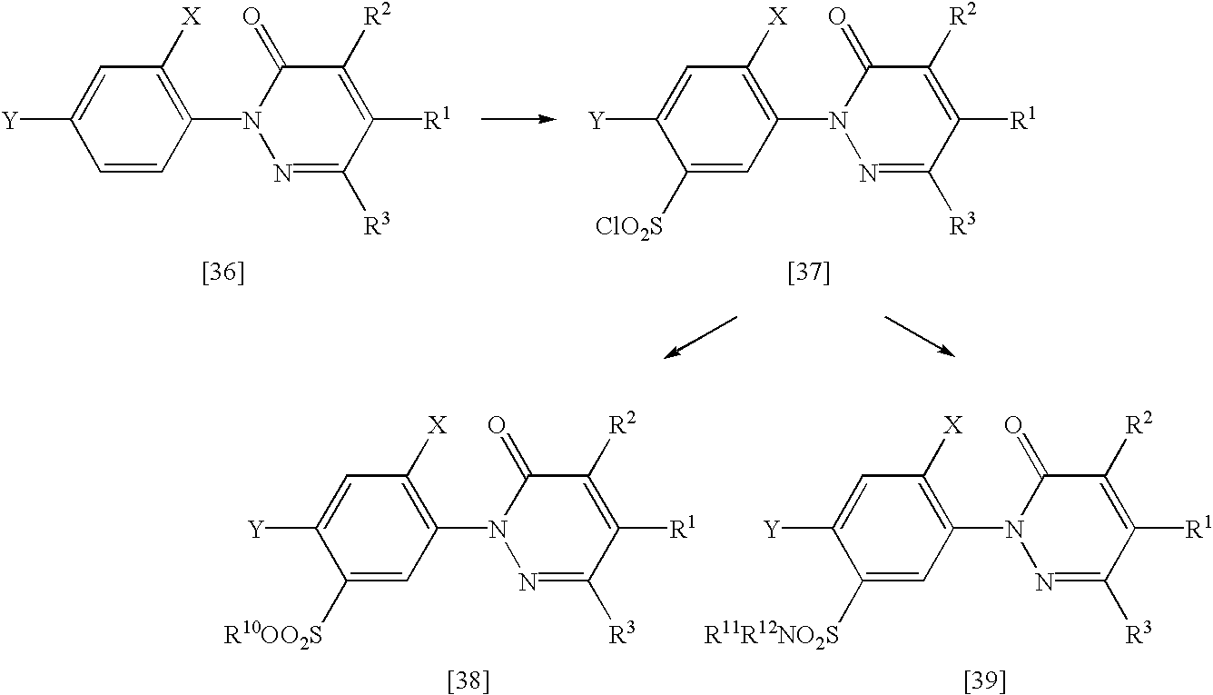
C1=CC(N2N=C([R3])C([R1])=C([R2])C2=O)=C([X])C=C1[Y].C1([ClO2S])=CC(N2N=C([R3])C([R1])=C([R2])C2=O)=C([X])C=C1[Y].C1([R10OO2S])=CC(N2N=C([R3])C([R1])=C([R2])C2=O)=C([X])C=C1[Y].C1([R11R12NO2S])=CC(N2N=C([R3])C([R1])=C([R2])C2=O)=C([X])C=C1[Y]
